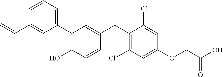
C1=CC=C(C2=C(O)C=CC(CC3=C(Cl)C=C(OCC(O)=O)C=C3Cl)=C2)C=C1C=C
